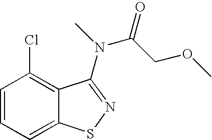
C1=CC=C2C(=C1Cl)C(N(C(COC)=O)C)=NS2
